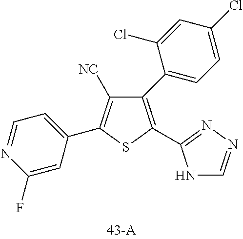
C1(F)=CC(C2=C([NC])C(C3=CC=C(Cl)C=C3Cl)=C(C3=NN=CN3)S2)=CC=N1
